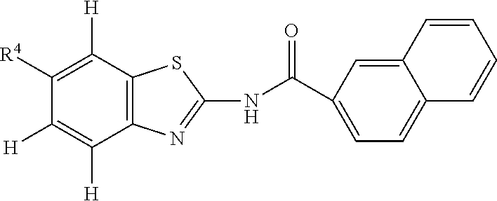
C12=C(C([H])=C([R4])C([H])=C1[H])SC(NC(C1=CC=C3C(=C1)C=CC=C3)=O)=N2
